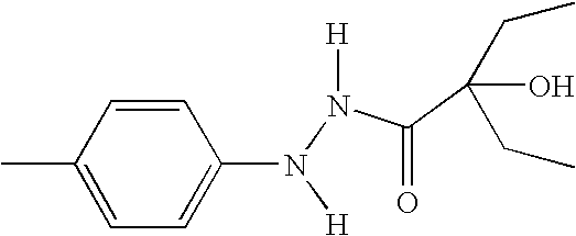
C1=CC(C)=CC=C1N([H])N(C(=O)C(O)(CC)CC)[H]
